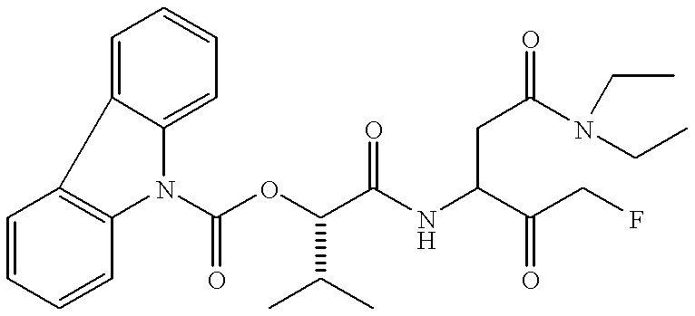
C1=CC=CC2=C1C1=CC=CC=C1N2C(OC(C(NC(C(CF)=O)CC(N(CC)CC)=O)=O)C(C)C)=O
